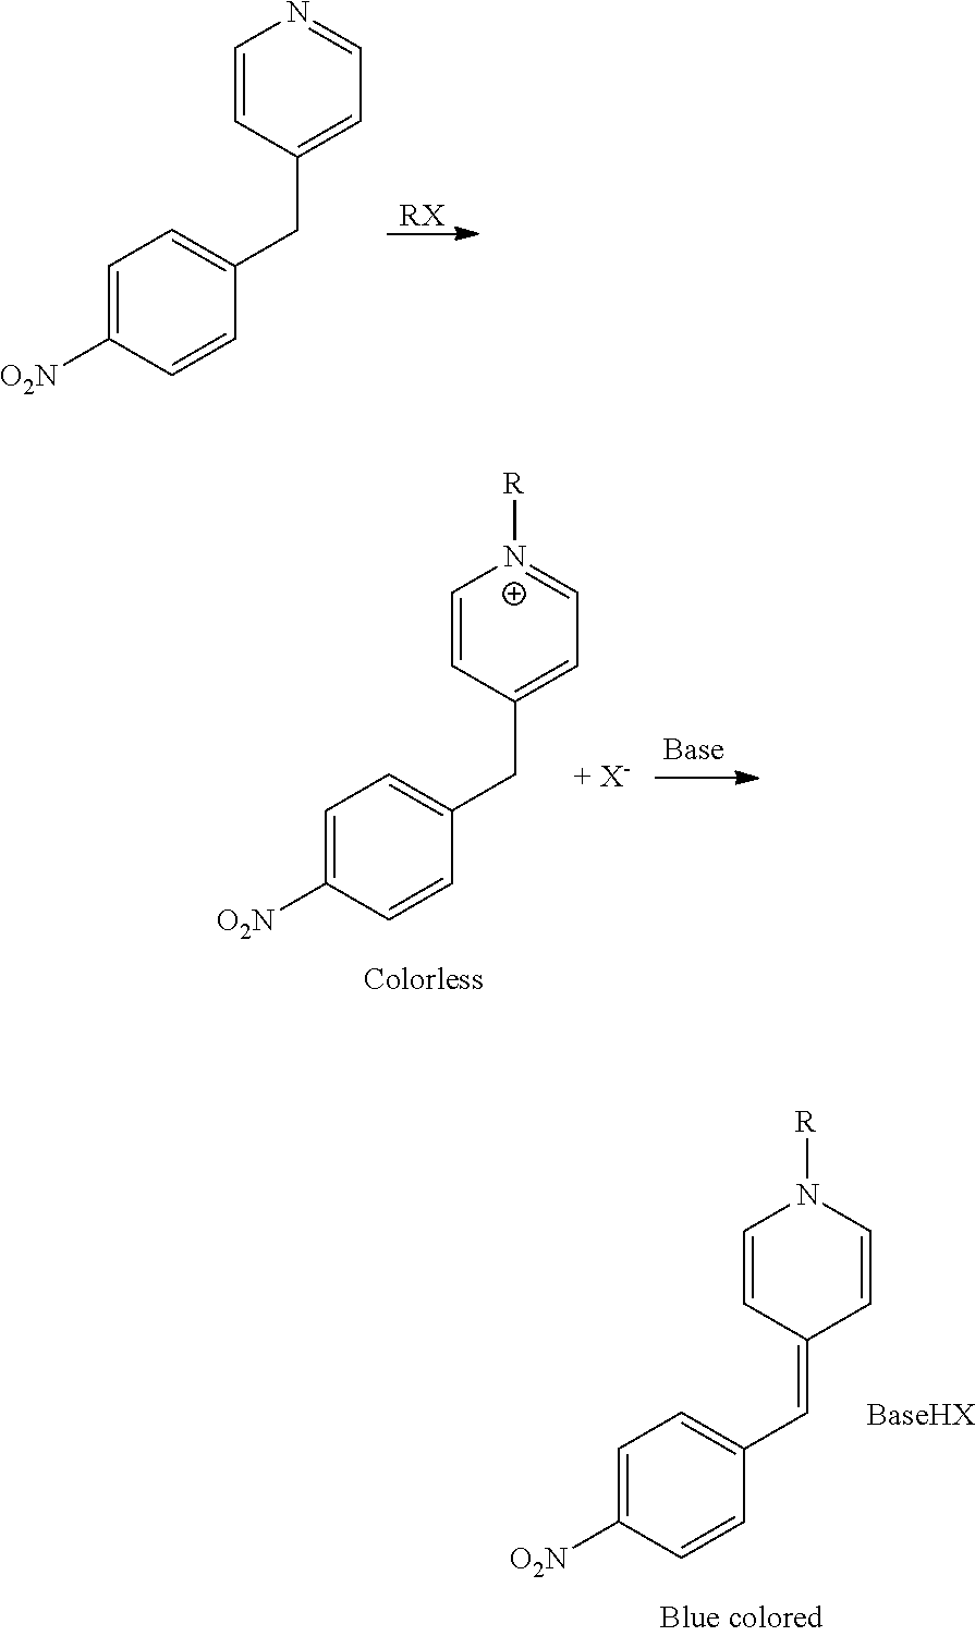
C1=CC(=CC2=CC=C([O2N])C=C2)C=CN1[R].[RX].C1=CC(CC2=CC=C([O2N])C=C2)=CC=N1.C1=CC(CC2=CC=C([O2N])C=C2)=CC=[N+]1[R]
